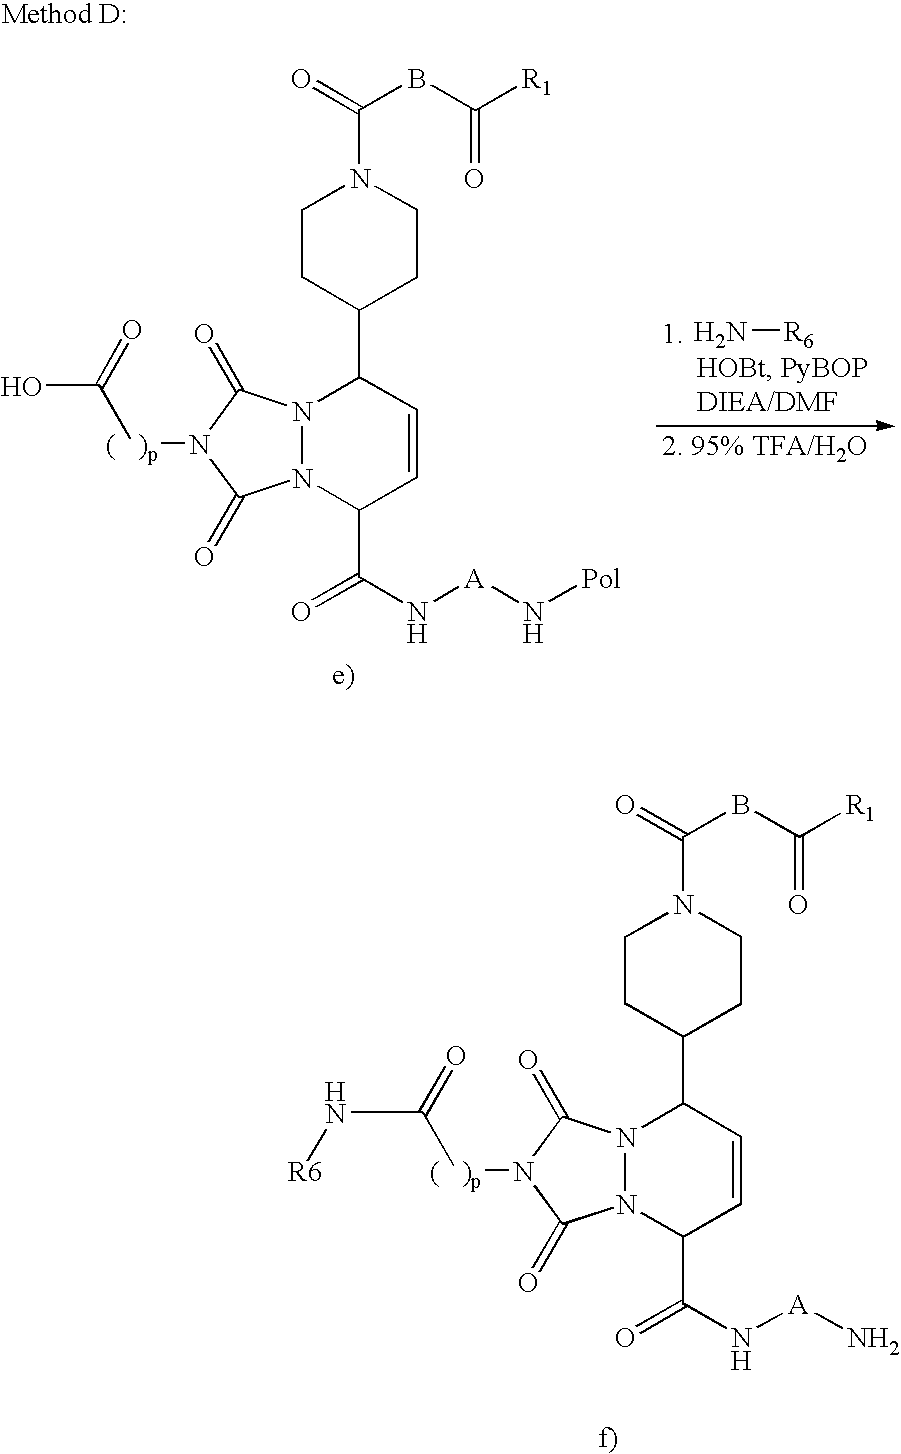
N12N(C(C(N[A]N)=O)C=CC1C1CCN(C(=O)BC([R1])=O)CC1)C(=O)N([(   )p]C(N[R6])=O)C2=O.N12N(C(C(N[A]N[Pol])=O)C=CC1C1CCN(C(=O)BC([R1])=O)CC1)C(=O)N([(   )p]C(O)=O)C2=O.N[R6]
